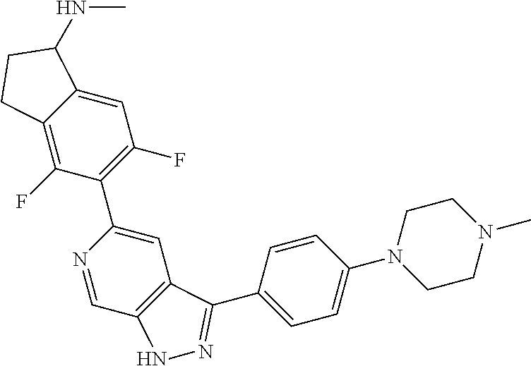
C1=C2C(=C(F)C(C3=CC4=C(C=N3)NN=C4C3=CC=C(N4CCN(C)CC4)C=C3)=C1F)CCC2NC
